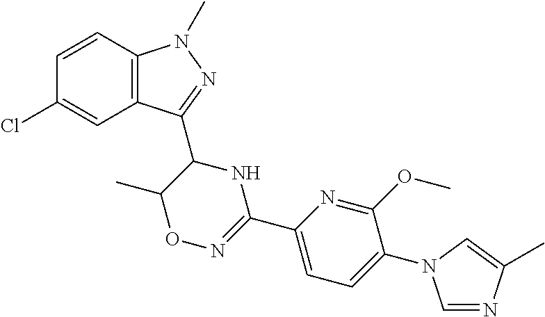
C1=CC2=C(C=C1Cl)C(C1NC(C3=CC=C(N4C=NC(C)=C4)C(OC)=N3)=NOC1C)=NN2C
